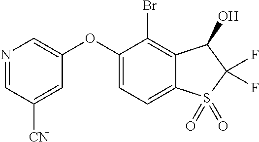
N1=CC([CN])=CC(OC2=CC=C3C(=C2Br)C(O)C(F)(F)S3(=O)=O)=C1
